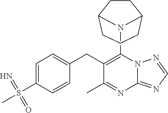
C1(N2C3CCC2CCC3)=C(CC2=CC=C(S(C)(=N)=O)C=C2)C(C)=NC2=NC=NN12
